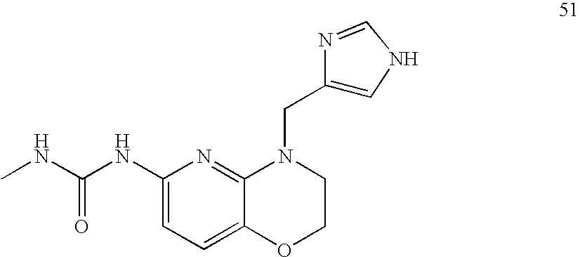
C1=C(NC(NC)=O)N=C2C(=C1)OCCN2CC1=CNC=N1
